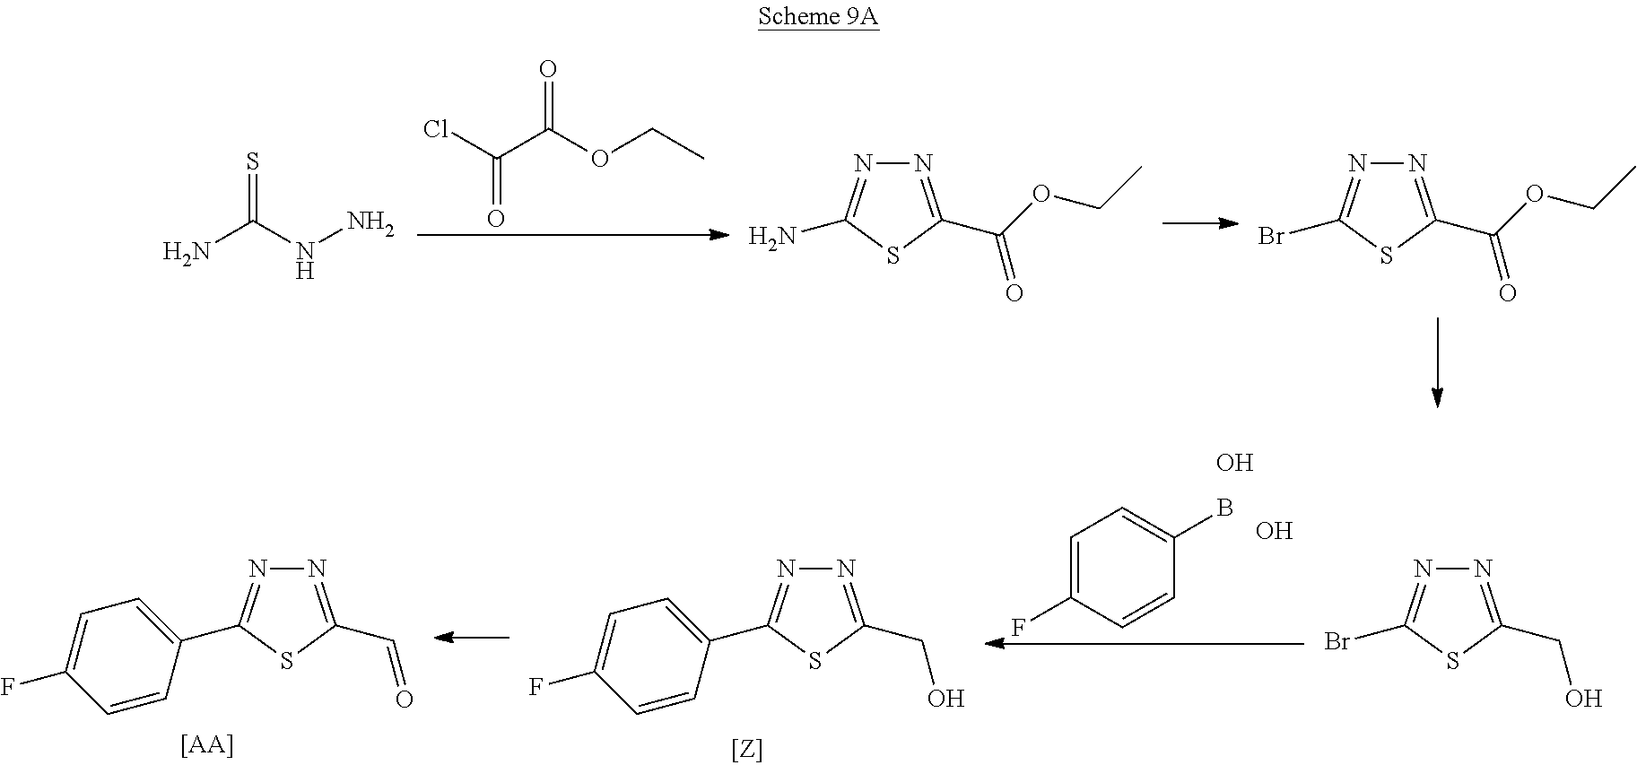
ClC(C(OCC)=O)=O.NC(NN)=S.N1=C(C(OCC)=O)SC(N)=N1.N1=C(C(OCC)=O)SC(Br)=N1.C1=C(F)C=CC(B)=C1.O.O.N1=C(C=O)SC(C2=CC=C(F)C=C2)=N1.[[AA]].N1=C(CO)SC(C2=CC=C(F)C=C2)=N1.N1=C(CO)SC(Br)=N1
